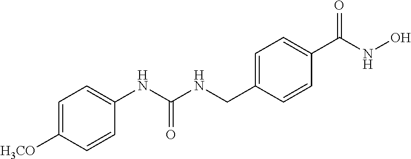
C1=C([H3CO])C=CC(NC(NCC2=CC=C(C(NO)=O)C=C2)=O)=C1
